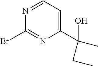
N1=CC=C(C(O)(C)CC)N=C1Br
